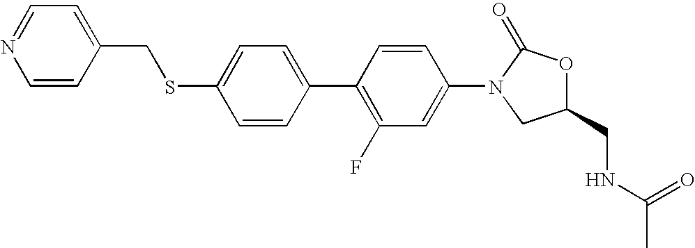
C1(SCC2=CC=NC=C2)=CC=C(C2=C(F)C=C(N3CC(CNC(C)=O)OC3=O)C=C2)C=C1
